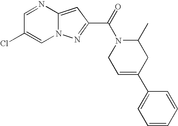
C1=NC2=CC(C(=O)N3CC=C(C4=CC=CC=C4)CC3C)=NN2C=C1Cl
